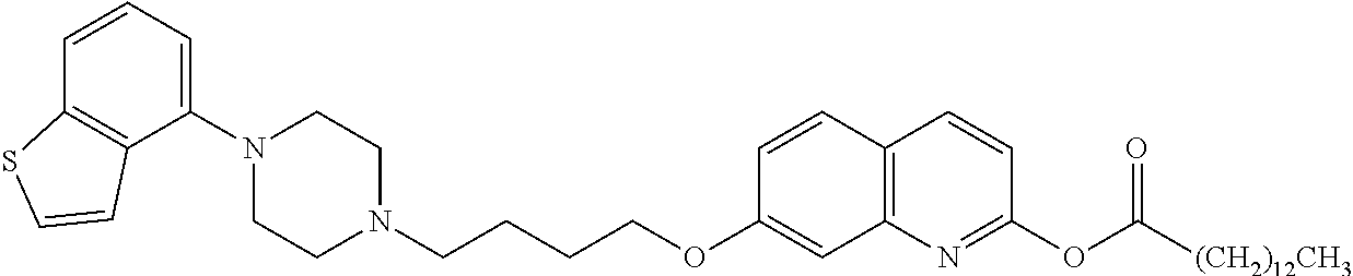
C1=CC2=C(C(N3CCN(CCCCOC4=CC5=C(C=C4)C=CC(OC([(CH2)12CH3])=O)=N5)CC3)=C1)C=CS2
